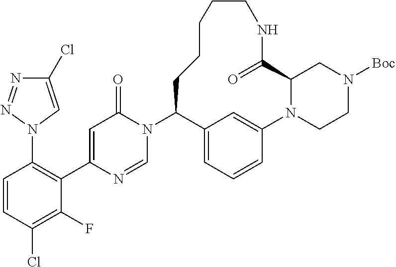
N1(C2C3=CC=CC(=C3)N3CCN([Boc])CC3C(=O)NCCCCC2)C(=O)C=C(C2=C(N3C=C(Cl)N=N3)C=CC(Cl)=C2F)N=C1
